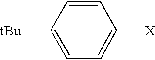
C1=CC([tBu])=CC=C1[X]
